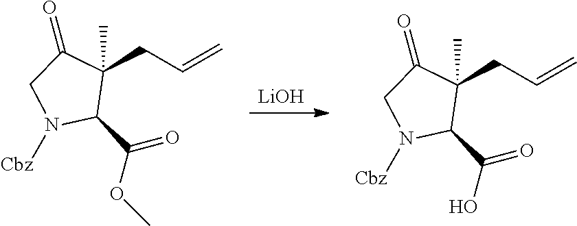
[LiOH].C(C1(C)C(C(OC)=O)N([Cbz])CC1=O)C=C.C(C1(C)C(C(O)=O)N([Cbz])CC1=O)C=C
